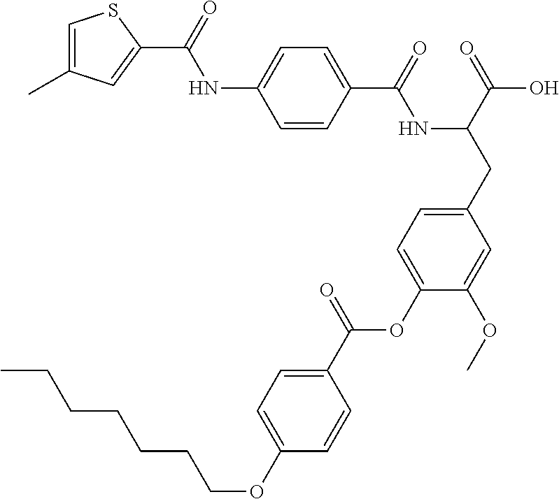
C1=CC(C(=O)NC(CC2=CC=C(OC(C3=CC=C(OCCCCCCC)C=C3)=O)C(OC)=C2)C(=O)O)=CC=C1NC(=O)C1=CC(C)=CS1
